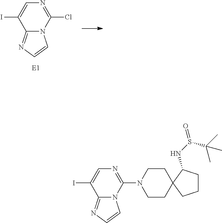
IC1=CN=C(Cl)N2C1=NC=C2.IC1=CN=C(N2CCC3(CC2)CCCC3NS(=O)C(C)(C)C)N2C1=NC=C2
